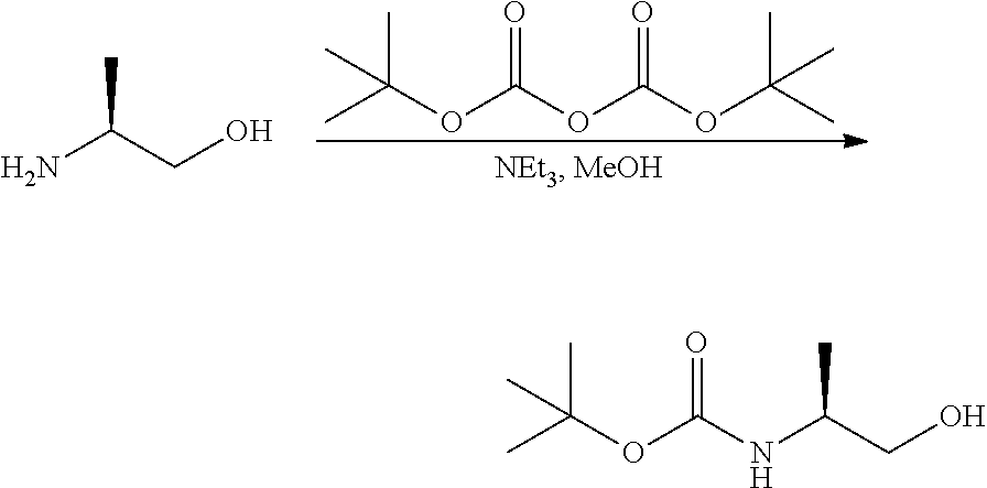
O(C(OC(C)(C)C)=O)C(OC(C)(C)C)=O.NC(CO)C.C(CO)(C)NC(OC(C)(C)C)=O
